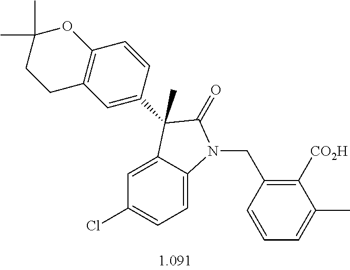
C1=C2C(=CC=C1Cl)N(CC1=C([CO2H])C(C)=CC=C1)C(=O)C2(C)C1=CC2=C(C=C1)OC(C)(C)CC2
